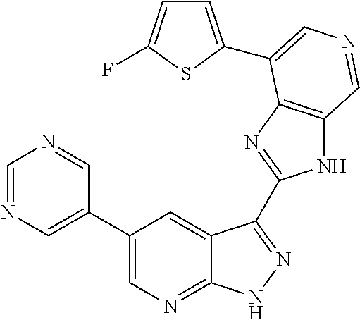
C1(C2=CN=CN=C2)=CN=C2C(=C1)C(C1=NC3=C(N1)C=NC=C3C1=CC=C(F)S1)=NN2
